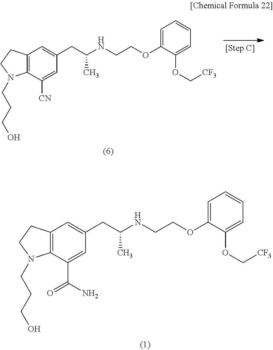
C12=C(C([CN])=CC(CC(NCCOC3=CC=CC=C3OC[CF3])C)=C1)N(CCCO)CC2.C12=C(C(C(N)=O)=CC(CC(NCCOC3=CC=CC=C3OC[CF3])C)=C1)N(CCCO)CC2
